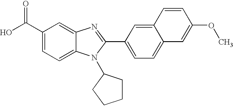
C1(C(O)=O)=CC=C2C(=C1)N=C(C1=CC=C3C(=C1)C=CC(OC)=C3)N2C1CCCC1
